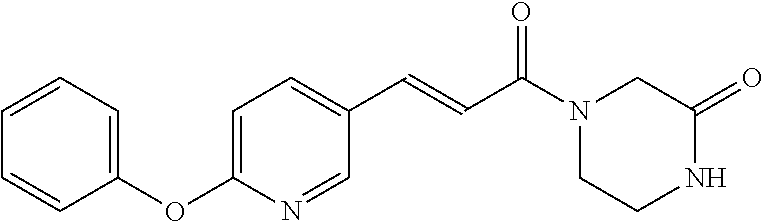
N1(C(C=CC2=CC=C(OC3=CC=CC=C3)N=C2)=O)CCNC(=O)C1
